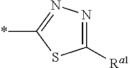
C1([Ra1])=NN=C(*)S1
